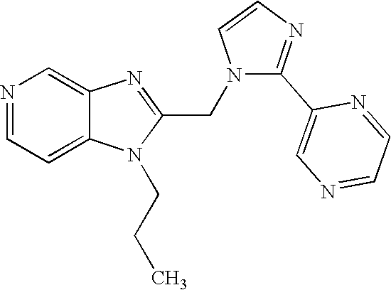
N1=CC=C2C(=C1)N=C(CN1C(C3=CN=CC=N3)=NC=C1)N2CCC
